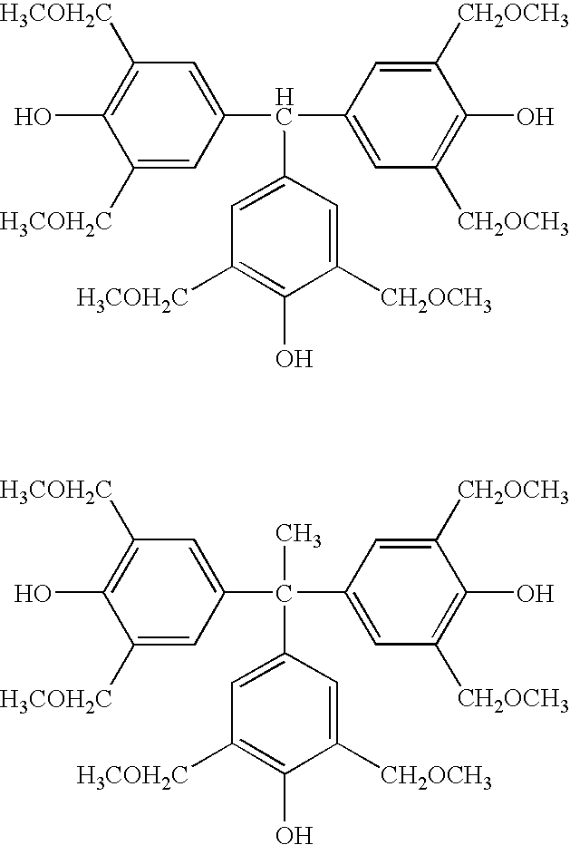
C1([H3COH2C])=C(O)C([H3COH2C])=CC(C(C2=CC([CH2OCH3])=C(O)C([CH2OCH3])=C2)C2=CC([H3COH2C])=C(O)C([CH2OCH3])=C2)=C1.C1([H3COH2C])=C(O)C([H3COH2C])=CC(C(C2=CC([CH2OCH3])=C(O)C([CH2OCH3])=C2)(C2=CC([H3COH2C])=C(O)C([CH2OCH3])=C2)C)=C1
